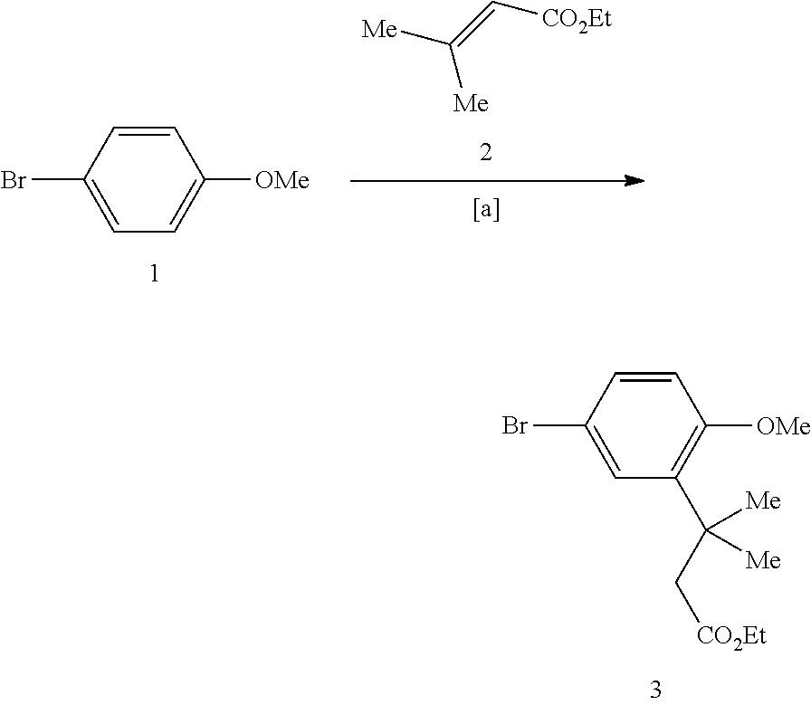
C(=C[CO2Et])([Me])[Me].C1=CC(Br)=CC=C1[OMe].C1=CC(Br)=CC(C(C[CO2Et])([Me])[Me])=C1[OMe]
